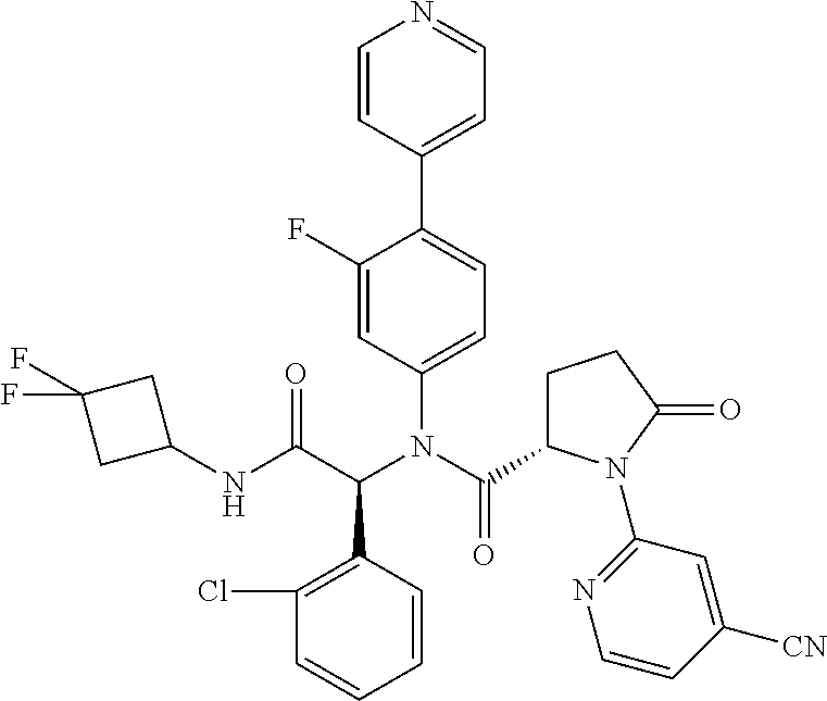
C1(Cl)=C(C(C(NC2CC(F)(F)C2)=O)N(C(C2CCC(=O)N2C2=NC=CC([CN])=C2)=O)C2=CC=C(C3=CC=NC=C3)C(F)=C2)C=CC=C1
